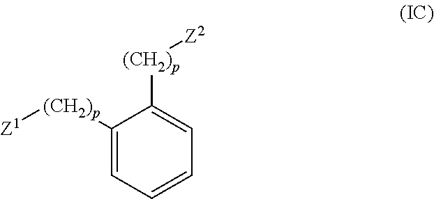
[Z1][(CH2)p]C1=CC=CC=C1[(CH2)p][Z2]
